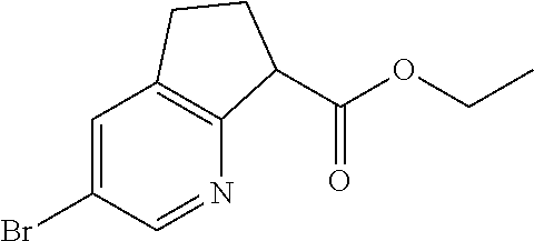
C1=C(Br)C=NC2=C1CCC2C(OCC)=O
